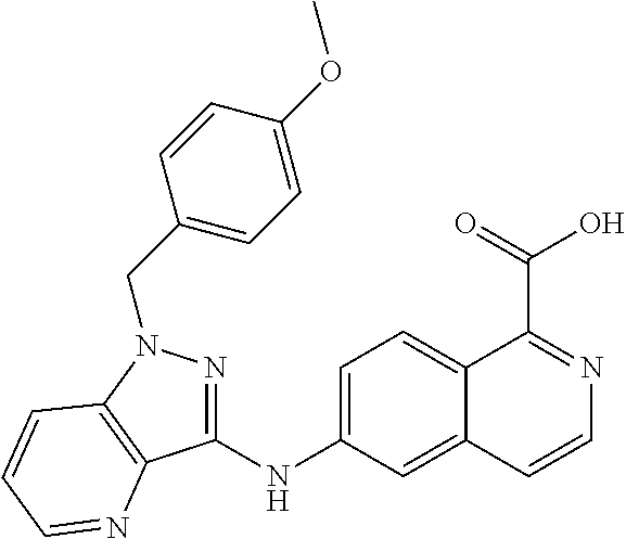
C1=C(NC2=NN(CC3=CC=C(OC)C=C3)C3=C2N=CC=C3)C=C2C(=C1)C(C(=O)O)=NC=C2
